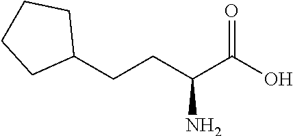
OC(C(CCC1CCCC1)N)=O
